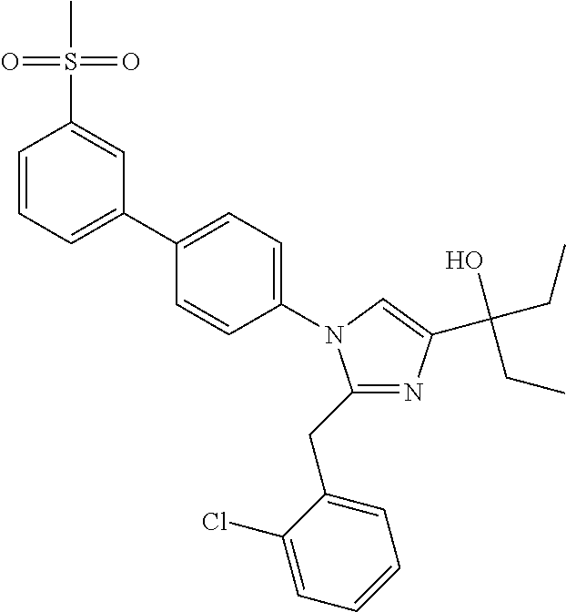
C1=CC=C(C2=CC=C(N3C(CC4=CC=CC=C4Cl)=NC(C(O)(CC)CC)=C3)C=C2)C=C1S(=O)(=O)C
